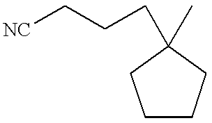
C1CCC(C)(CCC[NC])C1
